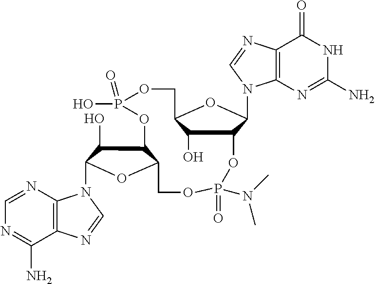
C12=C(N=CN=C1N)N(C1C(O)C3C(O1)COP(=O)(N(C)C)OC1C(O)C(COP(O)(=O)O3)OC1N1C3=C(N=C1)C(=O)NC(N)=N3)C=N2
